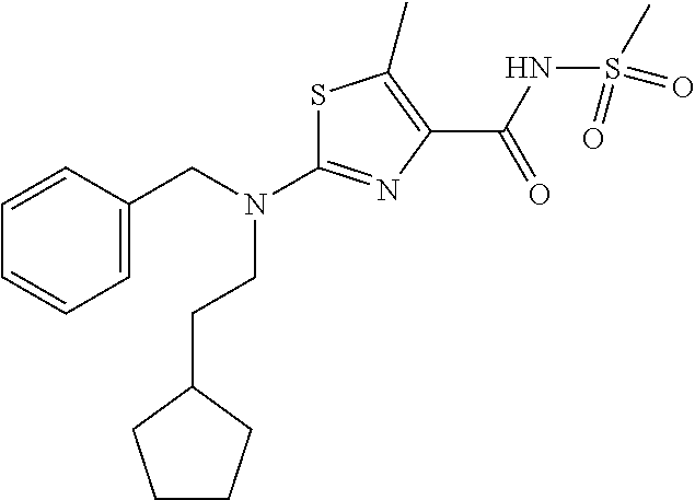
N(C1=NC(C(NS(C)(=O)=O)=O)=C(C)S1)(CCC1CCCC1)CC1=CC=CC=C1
